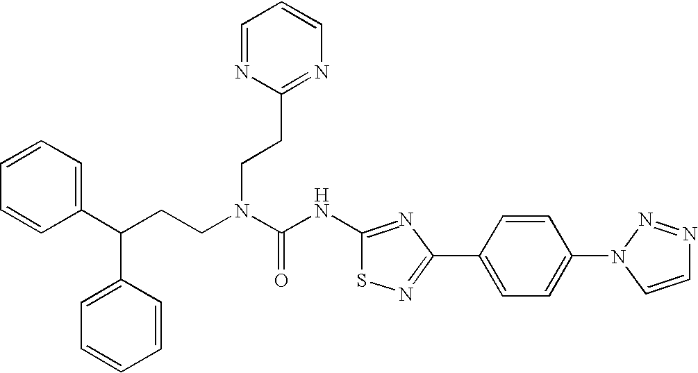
C1(C(CCN(C(NC2=NC(C3=CC=C(N4C=CN=N4)C=C3)=NS2)=O)CCC2=NC=CC=N2)C2=CC=CC=C2)=CC=CC=C1
